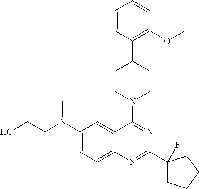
C1(N(CCO)C)=CC=C2C(=C1)C(N1CCC(C3=C(OC)C=CC=C3)CC1)=NC(C1(F)CCCC1)=N2
